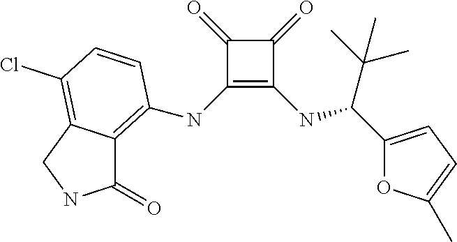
C1(=O)C(NC2=C3C(=O)NCC3=C(Cl)C=C2)=C(NC(C(C)(C)C)C2=CC=C(C)O2)C1=O
